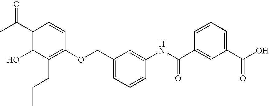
C1(C(C)=O)=C(O)C(CCC)=C(OCC2=CC=CC(NC(C3=CC(C(O)=O)=CC=C3)=O)=C2)C=C1
